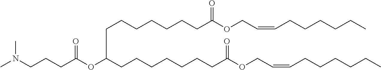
CN(CCCC(OC(CCCCCCCC(=O)OCC=CCCCCCC)CCCCCCCC(=O)OCC=CCCCCCC)=O)C
